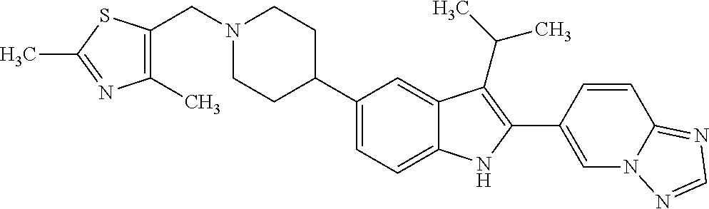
C1(C2CCN(CC3=C(C)N=C(C)S3)CC2)=CC=C2C(=C1)C(C(C)C)=C(C1=CN3C(=NC=N3)C=C1)N2
